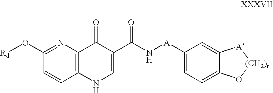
C1=C2C(=CC([A]NC(C3=CNC4=C(C3=O)N=C(O[Rd])C=C4)=O)=C1)[A][(CH2)r]O2
